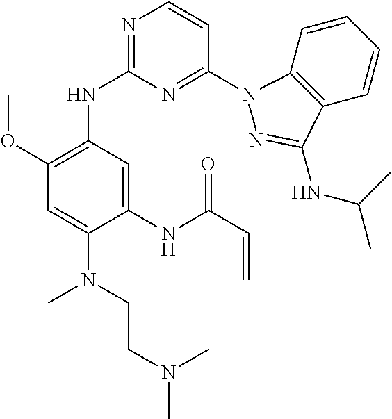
C1(NC(C=C)=O)=CC(NC2=NC=CC(N3C4=C(C=CC=C4)C(NC(C)C)=N3)=N2)=C(OC)C=C1N(C)CCN(C)C
